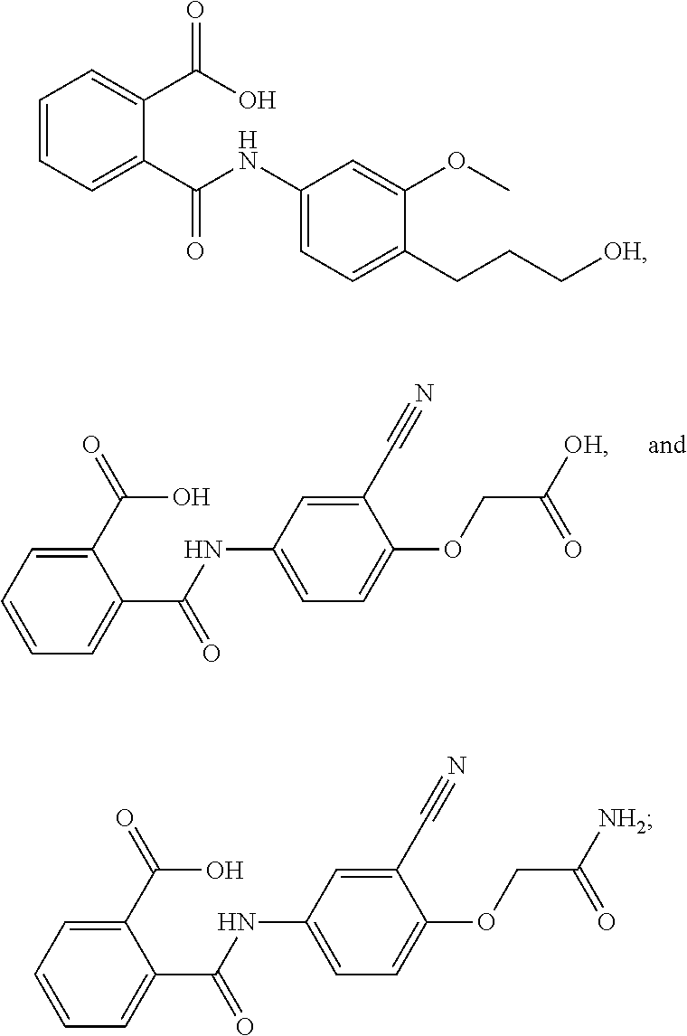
C1=CC=C(C(NC2=CC=C(OCC([OH])=O)C(C#N)=C2)=O)C(C(=O)O)=C1.C1=CC=C(C(NC2=CC=C(CCC[OH])C(OC)=C2)=O)C(C(O)=O)=C1.C1=CC=C(C(NC2=CC=C(OCC([NH2])=O)C(C#N)=C2)=O)C(C(=O)O)=C1
